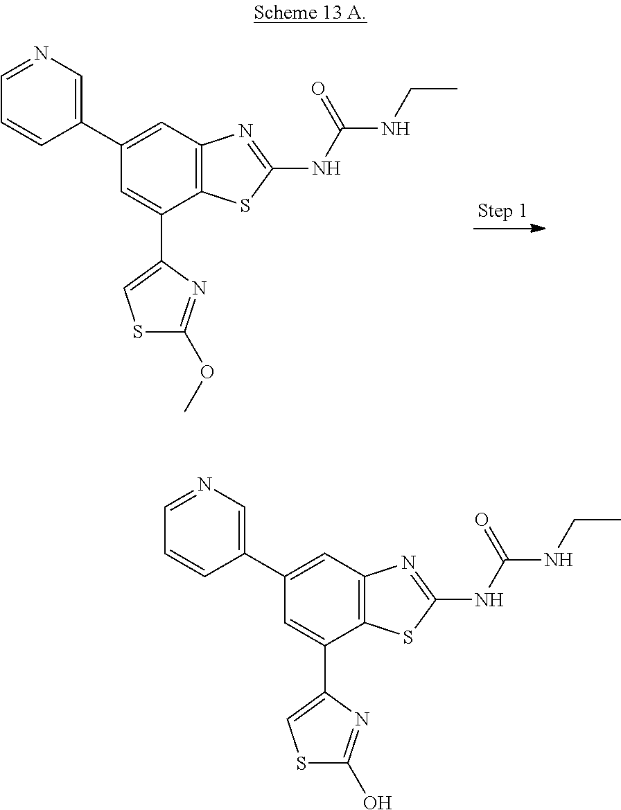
C12=C(C=C(C3=CN=CC=C3)C=C1C1=CSC(OC)=N1)N=C(NC(=O)NCC)S2.C12=C(C=C(C3=CN=CC=C3)C=C1C1=CSC(O)=N1)N=C(NC(=O)NCC)S2
